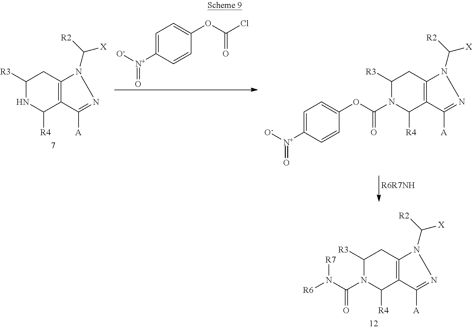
C1([R3])NC([R4])C2=C(C1)N(C([X])[R2])N=C2[A].C1=C([N+]([O-])=O)C=CC(OC(Cl)=O)=C1.C1([R3])N(C(OC2=CC=C([N+]([O-])=O)C=C2)=O)C([R4])C2=C(C1)N(C([X])[R2])N=C2[A].C1([R3])N(C(N([R6])[R7])=O)C([R4])C2=C(C1)N(C([X])[R2])N=C2[A]
